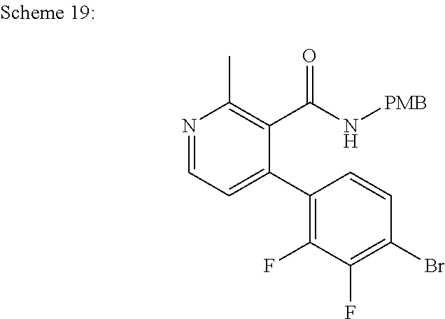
N1=CC=C(C2=C(F)C(F)=C(Br)C=C2)C(C(N[PMB])=O)=C1C
